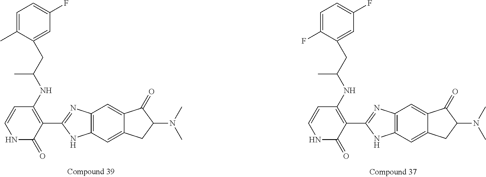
C1(C2=NC3=C(N2)C=C2C(=C3)C(=O)C(N(C)C)C2)=C(NC(CC2=CC(F)=CC=C2C)C)C=CNC1=O.C1(C2=NC3=C(N2)C=C2C(=C3)C(=O)C(N(C)C)C2)=C(NC(CC2=CC(F)=CC=C2F)C)C=CNC1=O
